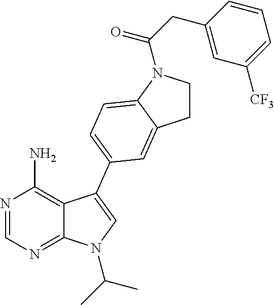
N1=CN=C2C(=C1N)C(C1=CC=C3N(C(CC4=CC([CF3])=CC=C4)=O)CCC3=C1)=CN2C(C)C
